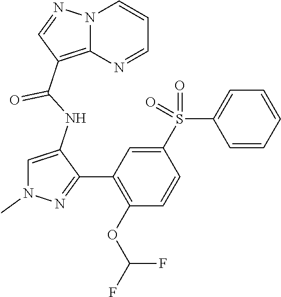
C1=C(NC(C2=C3N(N=C2)C=CC=N3)=O)C(C2=C(OC(F)F)C=CC(S(C3=CC=CC=C3)(=O)=O)=C2)=NN1C
